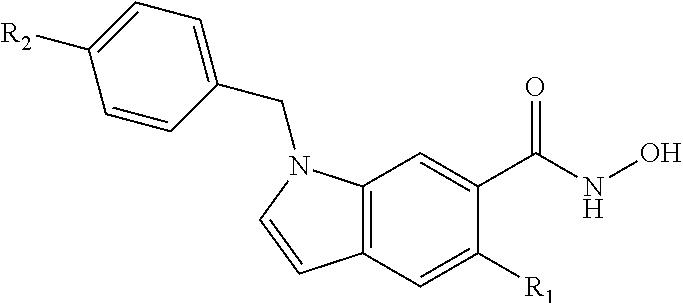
C1=C([R1])C(C(NO)=O)=CC2=C1C=CN2CC1=CC=C([R2])C=C1
